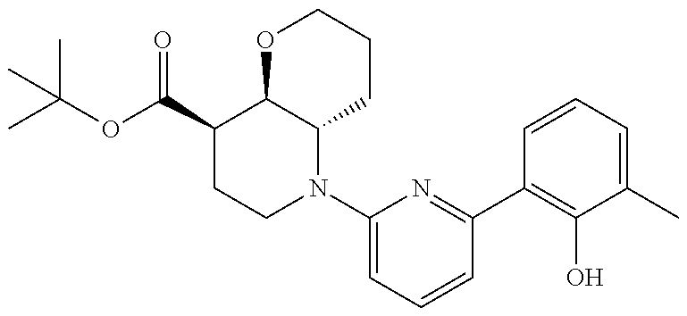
CC(OC(C1CCN(C2=CC=CC(C3=C(O)C(C)=CC=C3)=N2)C2C1OCCC2)=O)(C)C
